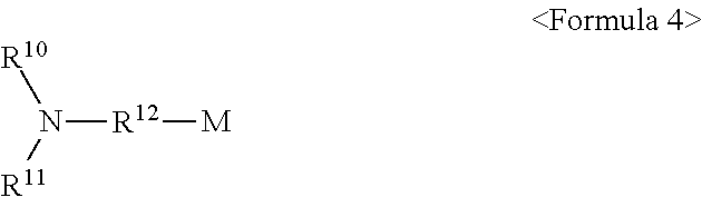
[R12](N([R11])[R10])[M]
